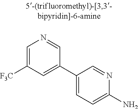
[F3C]C1=CN=CC(C2=CC=C(N)N=C2)=C1
